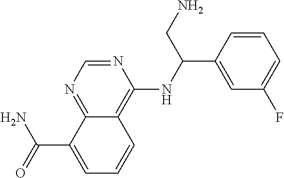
C(C1=CC=CC2=C(NC(C3=CC(F)=CC=C3)CN)N=CN=C12)(N)=O
